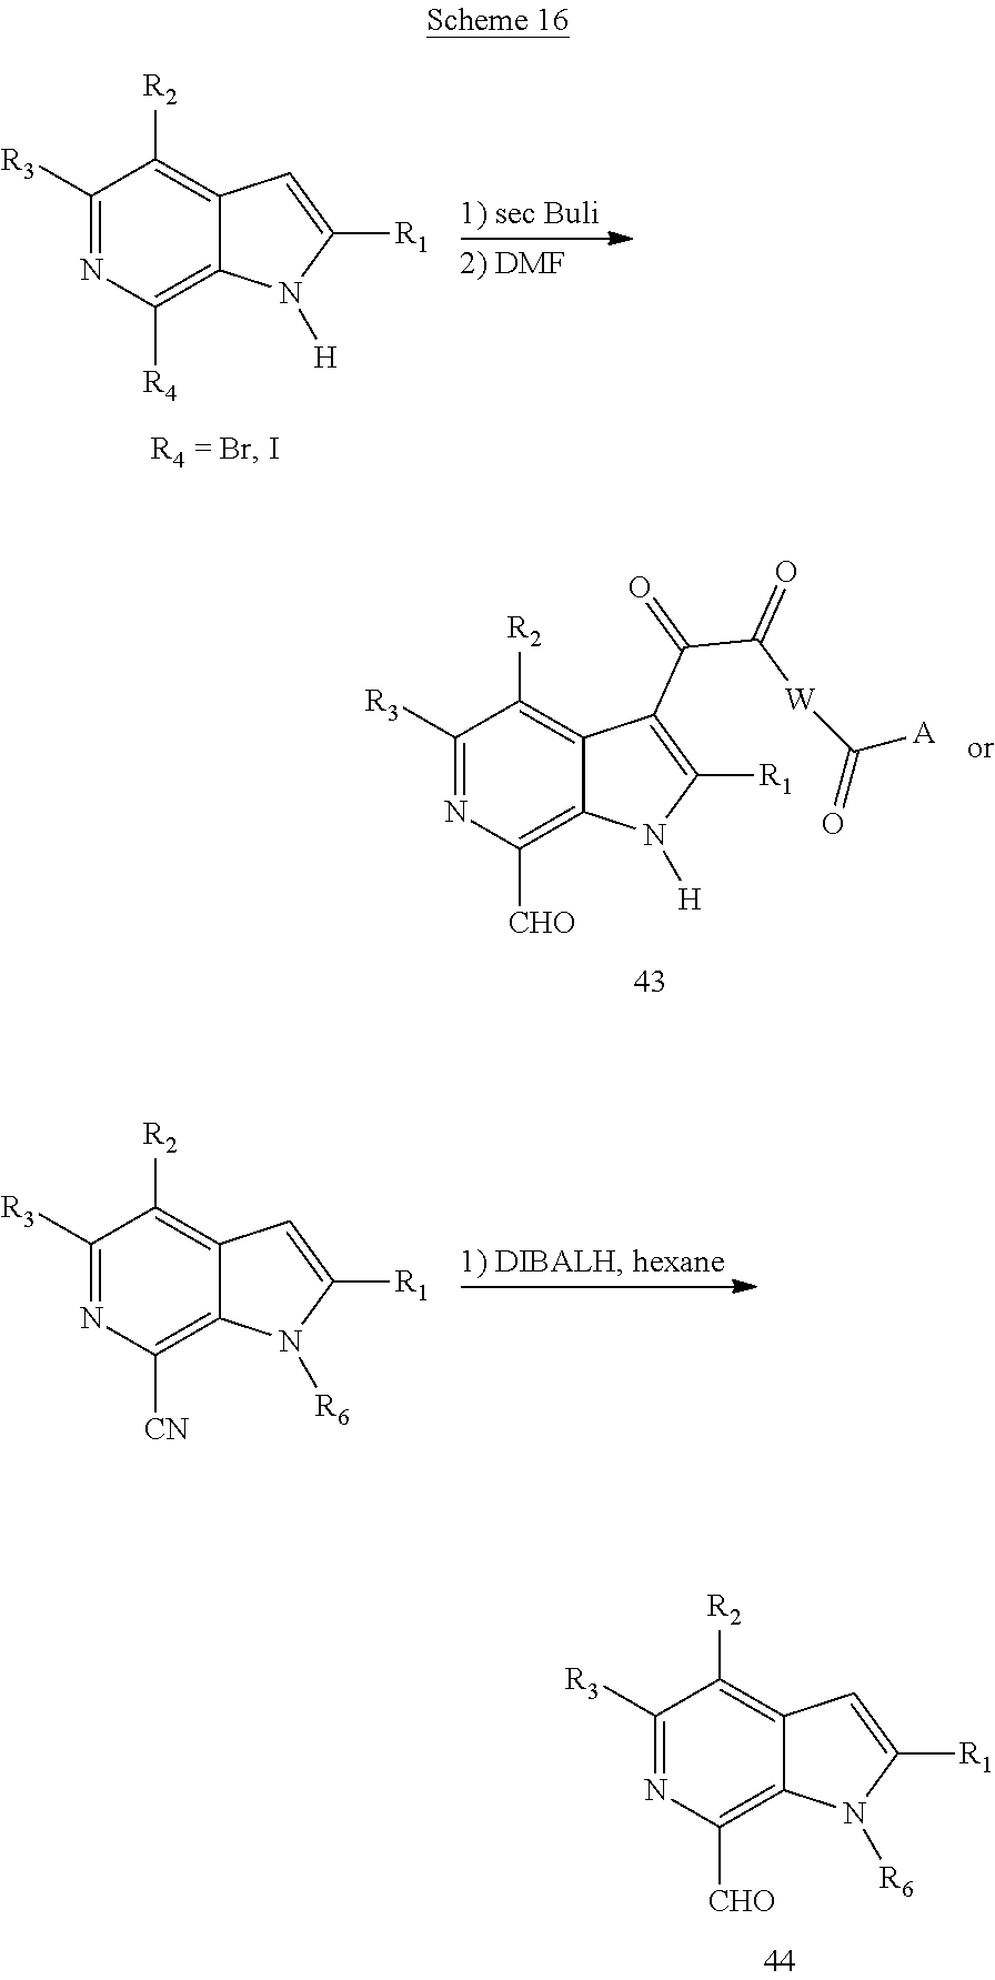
C1([R3])=NC([R4])=C2C(=C1[R2])C=C([R1])N2[H].C1([R3])=NC([CN])=C2C(=C1[R2])C=C([R1])N2[R6].C1([R3])=NC([CHO])=C2C(=C1[R2])C=C([R1])N2[R6].C1([R3])=NC([CHO])=C2C(=C1[R2])C(C(C([W]C(=O)[A])=O)=O)=C([R1])N2[H]
